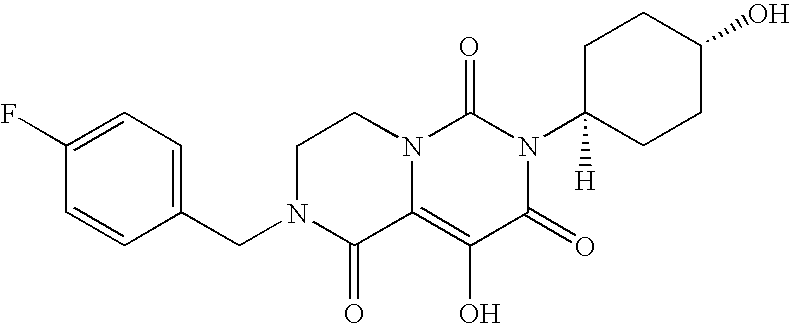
C1(F)=CC=C(CN2C(=O)C3=C(O)C(=O)N(C4([H])CCC(O)CC4)C(=O)N3CC2)C=C1
